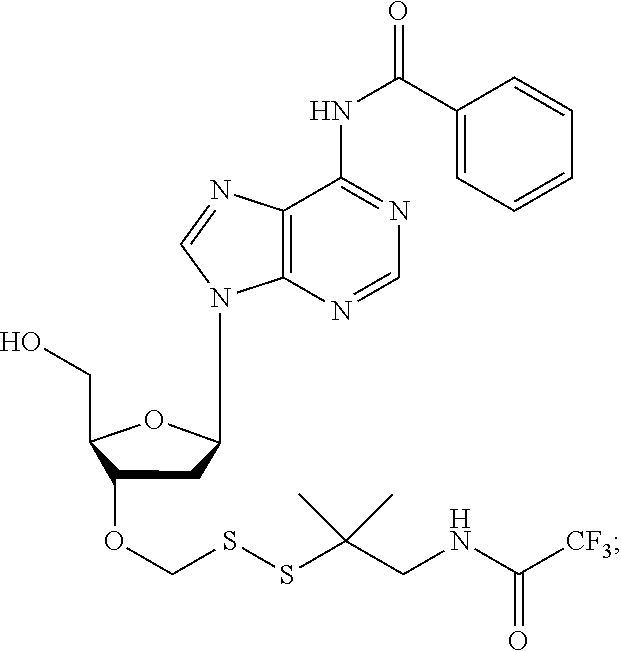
C1C(OCSSC(CNC([CF3])=O)(C)C)C(CO)OC1N1C2=C(N=C1)C(NC(=O)C1=CC=CC=C1)=NC=N2
